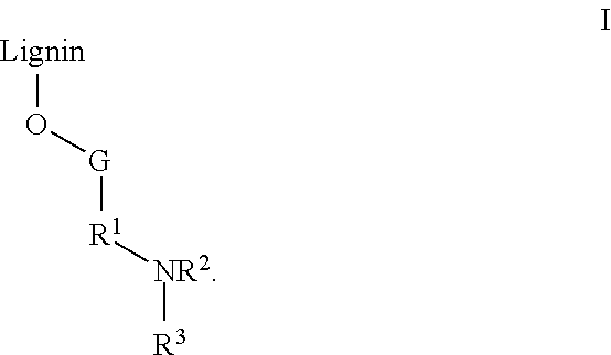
[G]([R1][NR2][R3])O[Lignin]
